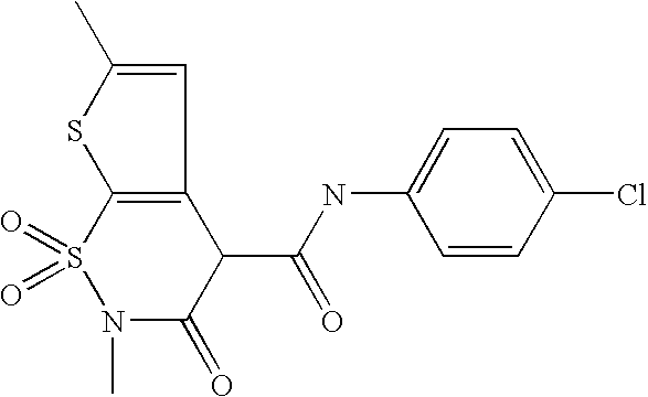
S1(=O)(=O)N(C)C(=O)C(C(NC2=CC=C(Cl)C=C2)=O)C2=C1SC(C)=C2
